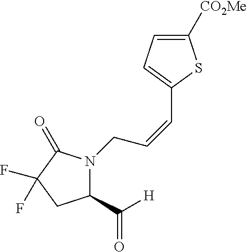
N1(CC=CC2=CC=C([CO2Me])S2)C(C(=O)[H])CC(F)(F)C1=O
